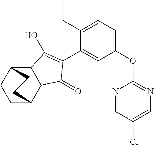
C12C(C3CCC1CC3)C(=O)C(C1=CC(OC3=NC=C(Cl)C=N3)=CC=C1CC)=C2O
